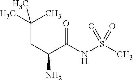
CC(CC(C(=O)NS(C)(=O)=O)N)(C)C
